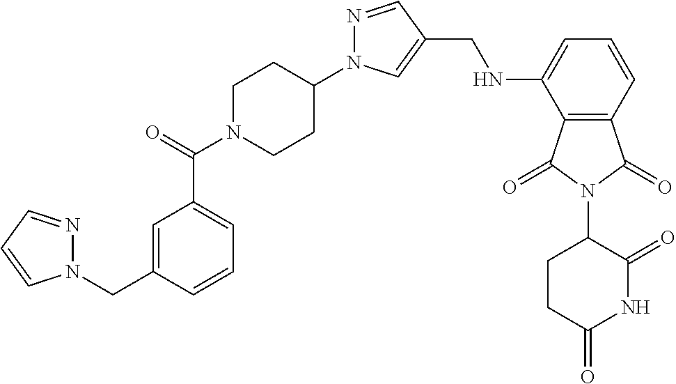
N1(CC2=CC(C(N3CCC(N4N=CC(CNC5=CC=CC6=C5C(=O)N(C5CCC(=O)NC5=O)C6=O)=C4)CC3)=O)=CC=C2)N=CC=C1
